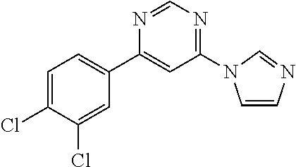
N1=CN=C(N2C=CN=C2)C=C1C1=CC=C(Cl)C(Cl)=C1
